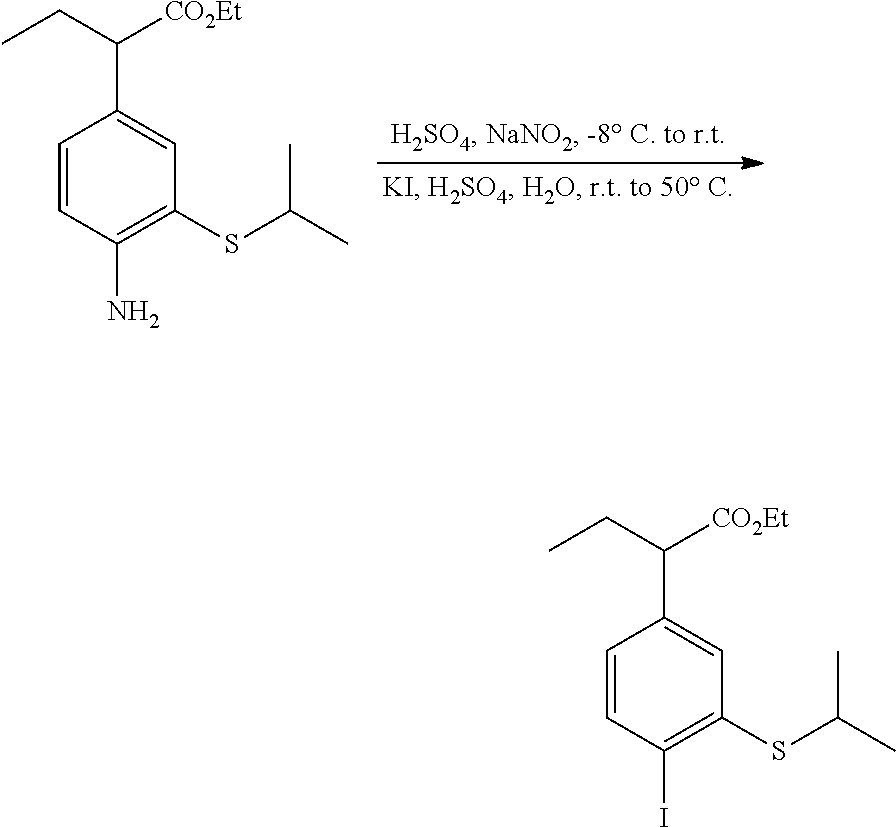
C1=CC(N)=C(SC(C)C)C=C1C(CC)[CO2Et].C1=CC(I)=C(SC(C)C)C=C1C(CC)[CO2Et]
